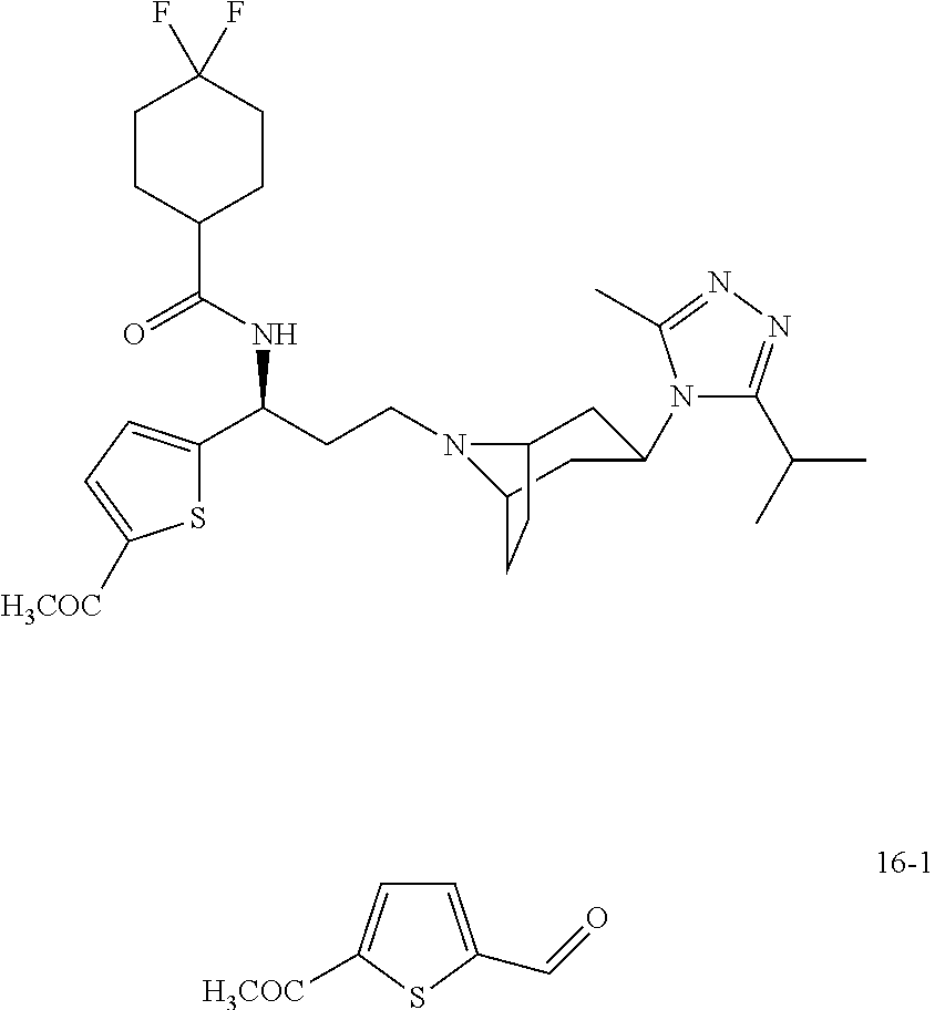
N1(CCC(C2=CC=C([H3COC])S2)NC(C2CCC(F)(F)CC2)=O)C2CC(N3C(C(C)C)=NN=C3C)CC1CC2.C1=C(C=O)SC([H3COC])=C1
